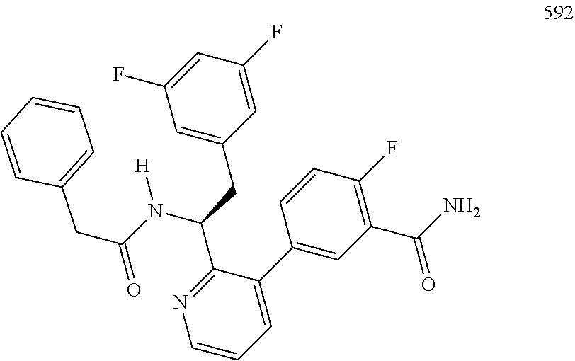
C(N(C(C1=NC=CC=C1C1=CC(C(N)=O)=C(F)C=C1)CC1=CC(F)=CC(F)=C1)[H])(=O)CC1=CC=CC=C1
